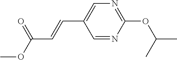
C1=NC(OC(C)C)=NC=C1C=CC(=O)OC
